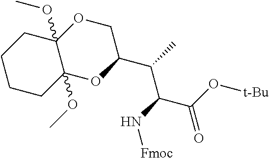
N(C(C(O[t-Bu])=O)C(C)C1COC2(OC)C(OC)(O1)CCCC2)[Fmoc]
